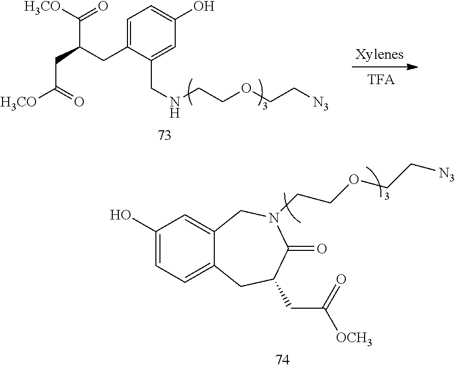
C1=C(CC(CC([H3CO])=O)C([H3CO])=O)C(CNCCOCC[N3])=CC(O)=C1.C1(O)=CC=C2C(=C1)CN(CCOCC[N3])C(=O)C(CC([OCH3])=O)C2
